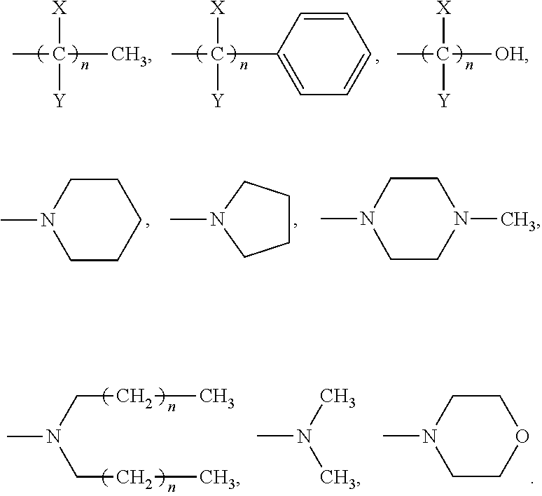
CC(C)([X])[Y].CC(C1=CC=CC=C1)([X])[Y].CC([OH])([X])[Y].CN1CCCCC1.CN1CCCC1.CN1CCN(C)CC1.CN(CCC)CCC.CN(C)C.CN1CCOCC1
